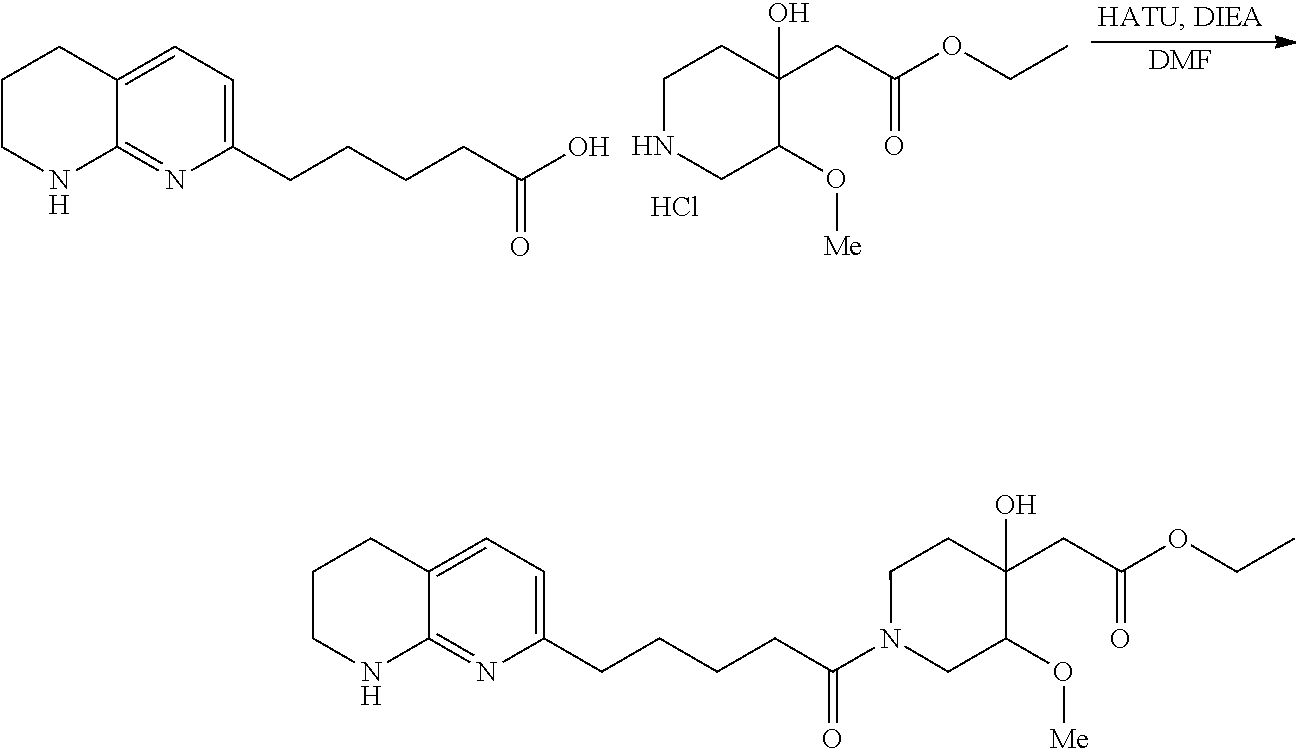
C1NCC(O[Me])C(CC(OCC)=O)(O)C1.Cl.[DMF].C1CNC2=NC(CCCCC(O)=O)=CC=C2C1.C1CNC2=NC(CCCCC(N3CC(O[Me])C(CC(OCC)=O)(O)CC3)=O)=CC=C2C1
